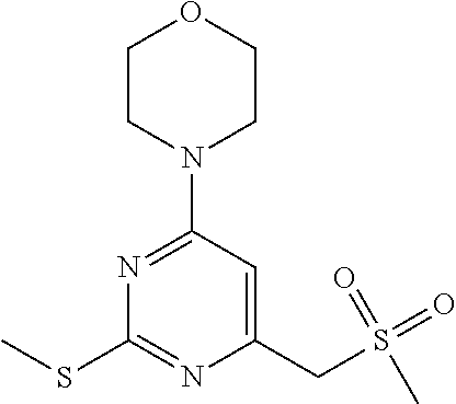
N1=C(N2CCOCC2)C=C(CS(=O)(C)=O)N=C1SC
